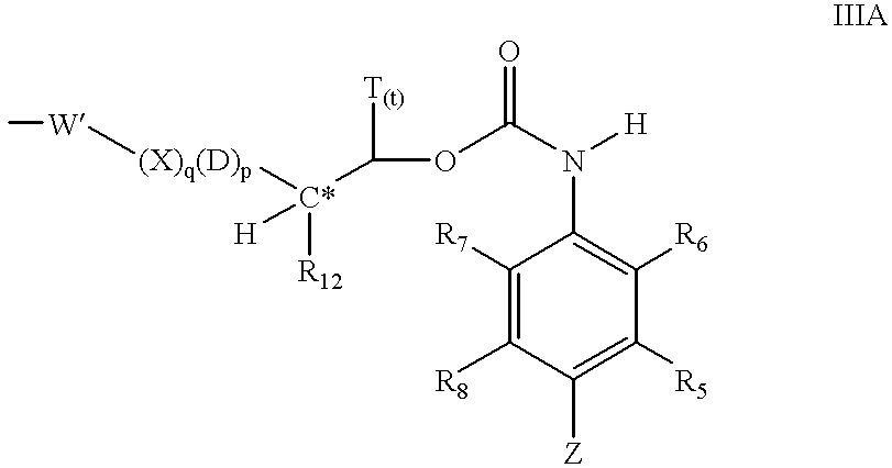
C1([R6])=C(N([H])C(OC([T(t)])[C*]([(X)q(D)p][W]C)([R12])[H])=O)C([R7])=C([R8])C([Z])=C1[R5]
